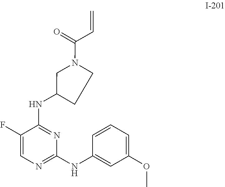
N1(C(C=C)=O)CC(NC2=NC(NC3=CC(OC)=CC=C3)=NC=C2F)CC1
